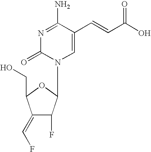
N1=C(N)C(C=CC(O)=O)=CN(C2C(F)C(=CF)C(CO)O2)C1=O
